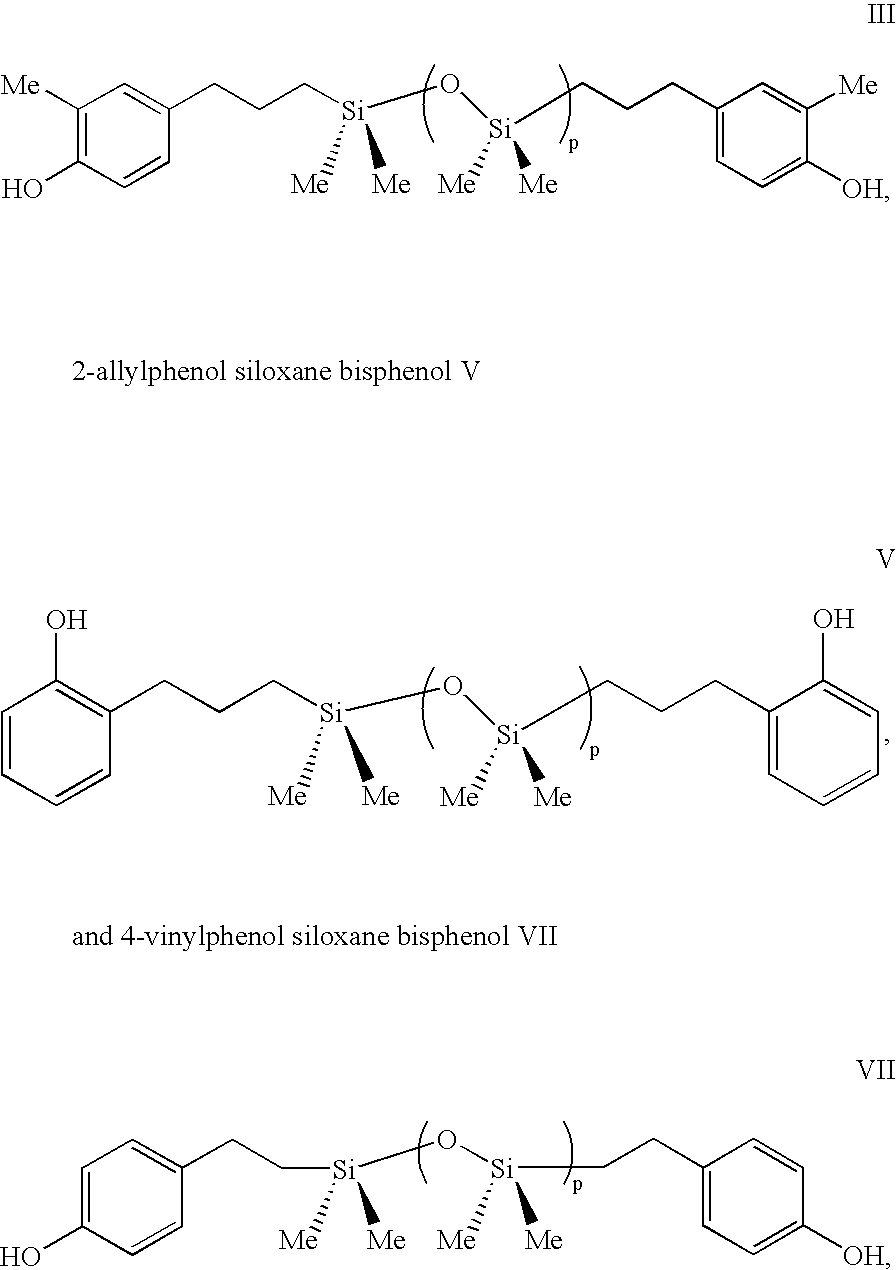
C([Si](O[Si](CCCC1=CC=C([OH])C([Me])=C1)([Me])[Me])([Me])[Me])CCC1=CC([Me])=C(O)C=C1.C([Si](O[Si](CCCC1=CC=CC=C1O)([Me])[Me])([Me])[Me])CCC1=C(O)C=CC=C1.C1=C(O)C=CC(CC[Si](O[Si](CCC2=CC=C([OH])C=C2)([Me])[Me])([Me])[Me])=C1
